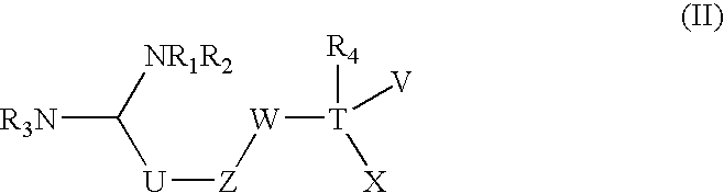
[U]([Z][W][T]([R4])([V])[X])C([NR1R2])[R3N]
